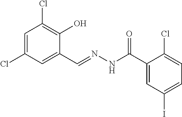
C1=C(Cl)C=C(C=NNC(C2=CC(I)=CC=C2Cl)=O)C(O)=C1Cl
